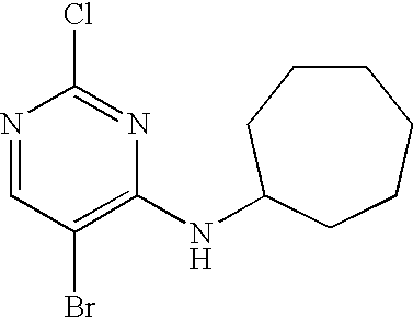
N1=CC(Br)=C(NC2CCCCCC2)N=C1Cl
